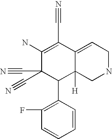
C1(F)=C(C2C3([H])C(=CCNC3)C(C#N)=C(N)C2(C#N)C#N)C=CC=C1
